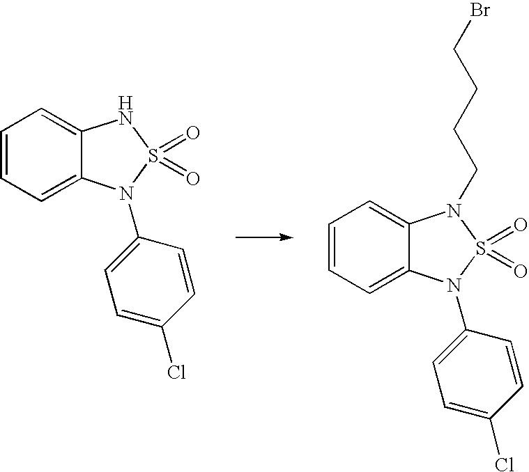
C1=CC=C2C(=C1)NS(=O)(=O)N2C1=CC=C(Cl)C=C1.C1=CC=C2C(=C1)N(CCCCBr)S(=O)(=O)N2C1=CC=C(Cl)C=C1
